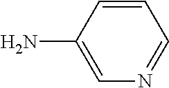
C1=CC(N)=CN=C1
